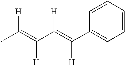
CC(=C(C(=C(C1=CC=CC=C1)[H])[H])[H])[H]
